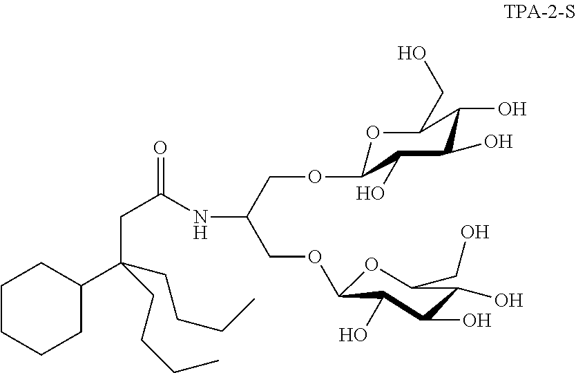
C(CC(CCCC)(CCCC)C1CCCCC1)(=O)NC(COC1OC(CO)C(O)C(O)C1O)COC1OC(CO)C(O)C(O)C1O
